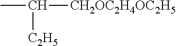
CC([CH2OC2H4OC2H5])[C2H5]
